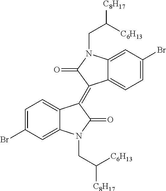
C1=C2C(=CC=C1Br)C(=C1C3=CC=C(Br)C=C3N(CC([C8H17])[C6H13])C1=O)C(=O)N2CC([C6H13])[C8H17]
